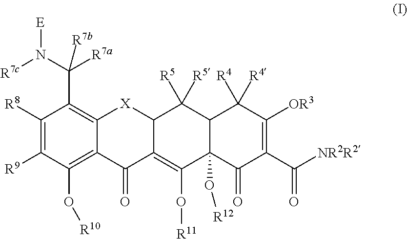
C(C1=C2C(=C(O[R10])C([R9])=C1[R8])C(=O)C1=C(O[R11])C3(O[R12])C(C([R5])([R5])C1[X]2)C([R4])([R4])C([OR3])=C(C([NR2R2])=O)C3=O)(N([E])[R7c])([R7a])[R7b]
